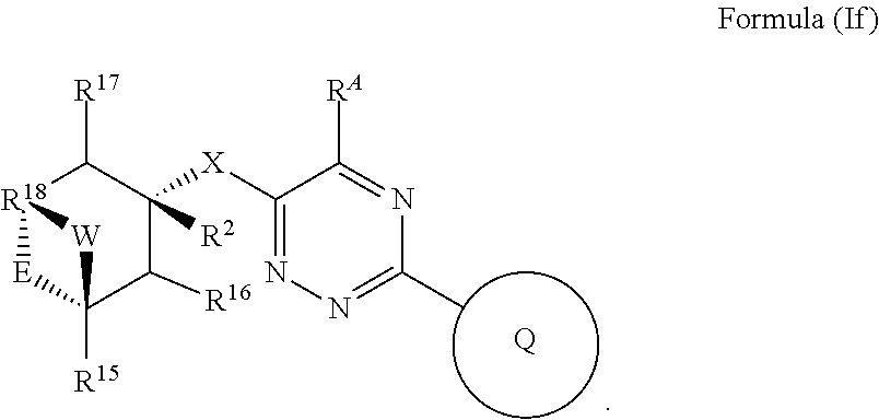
[Q].C1([R16])C([X]C2=NN=C(C)N=C2[RA])([R2])C([R17])[R18]2[E]C1([R15])[W]2
